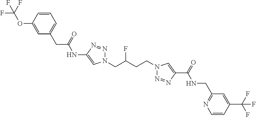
C1(NC(CC2=CC=CC(OC(F)(F)F)=C2)=O)=CN(CC(CCN2N=NC(C(=O)NCC3=NC=CC(C(F)(F)F)=C3)=C2)F)N=N1
